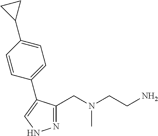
N1=C(CN(CCN)C)C(C2=CC=C(C3CC3)C=C2)=CN1
